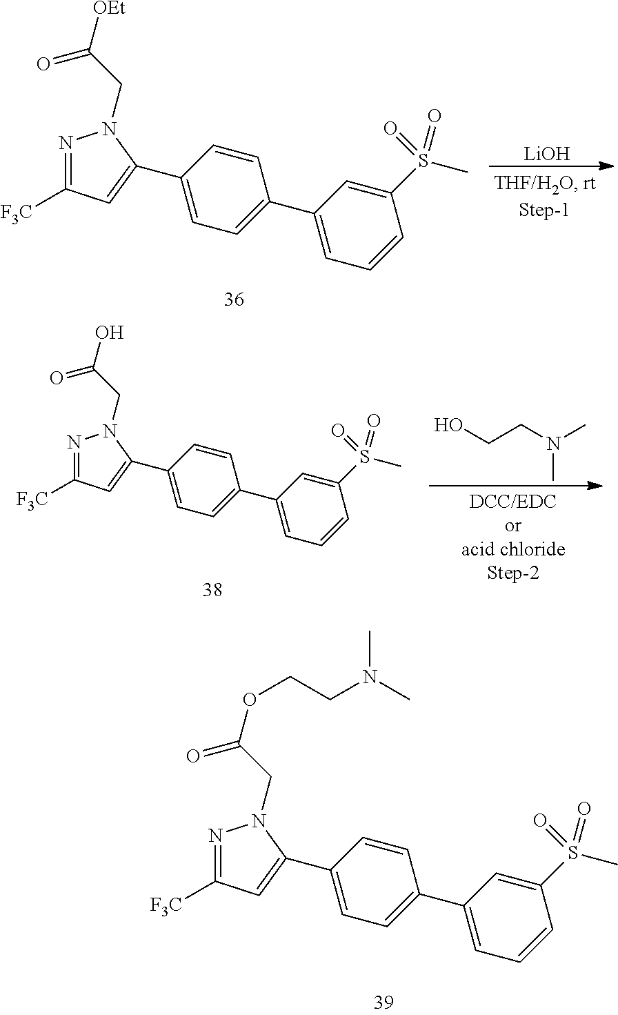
C1(C2=CC([F3C])=NN2CC(OCCN(C)C)=O)=CC=C(C2=CC=CC(S(C)(=O)=O)=C2)C=C1.[LiOH].C1(C2=CC([F3C])=NN2CC([OEt])=O)=CC=C(C2=CC=CC(S(C)(=O)=O)=C2)C=C1.OCCN(C)C.C1(C2=CC([F3C])=NN2CC(O)=O)=CC=C(C2=CC=CC(S(C)(=O)=O)=C2)C=C1
